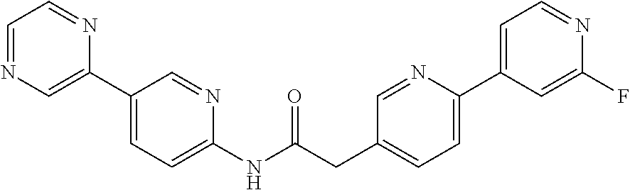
C1=NC=C(C2=CC=C(NC(CC3=CC=C(C4=CC=NC(F)=C4)N=C3)=O)N=C2)N=C1
